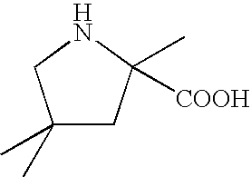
C1(C)(C)CC(C)([COOH])NC1
